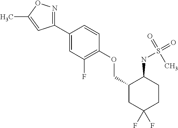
C1(C2=CC(F)=C(OCC3CC(F)(F)CCC3NS(=O)(C)=O)C=C2)=NOC(C)=C1
